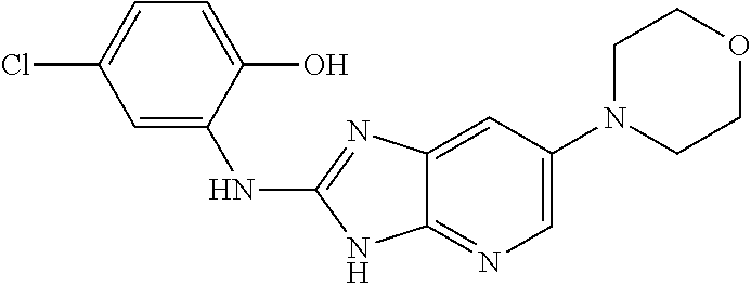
C1COCCN1C1=CN=C2C(=C1)N=C(NC1=CC(Cl)=CC=C1O)N2
